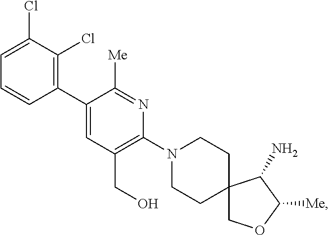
C1=C(Cl)C(Cl)=C(C2=CC(CO)=C(N3CCC4(CC3)COC([Me])C4N)N=C2[Me])C=C1
